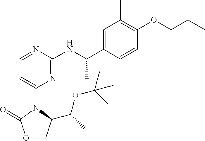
O1CC(C(C)OC(C)(C)C)N(C2=CC=NC(NC(C3=CC(C)=C(OCC(C)C)C=C3)C)=N2)C1=O
